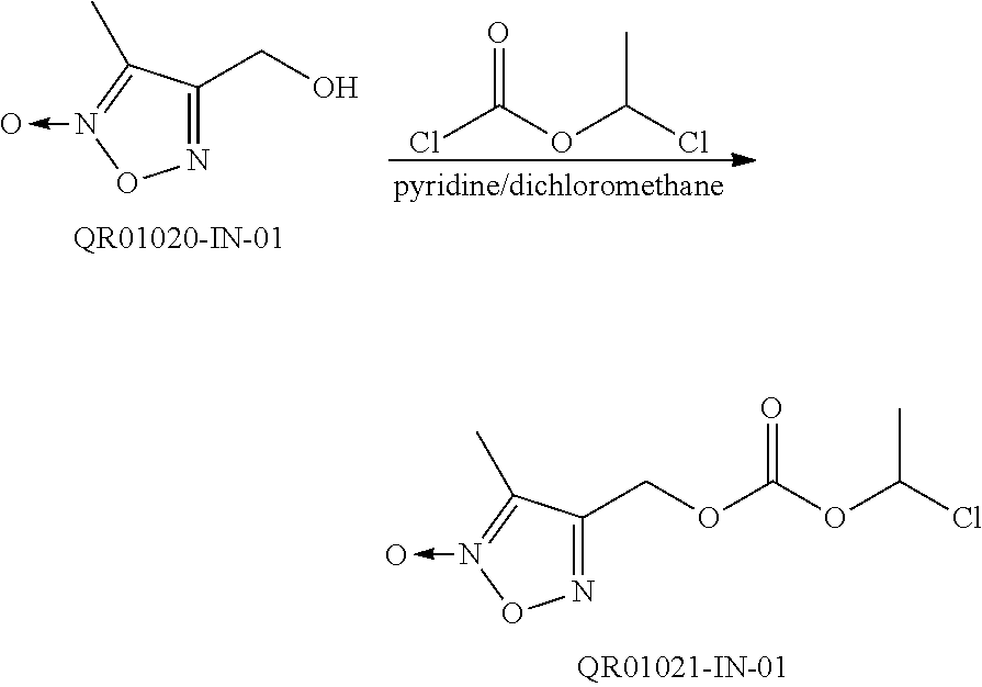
N1=C(COC(OC(Cl)C)=O)C(C)=N(->O)O1.ClC(OC(Cl)C)=O.N1=C(CO)C(C)=N(->O)O1
